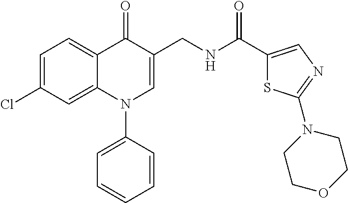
C1=C(Cl)C=C2C(=C1)C(=O)C(CNC(C1=CN=C(N3CCOCC3)S1)=O)=CN2C1=CC=CC=C1
